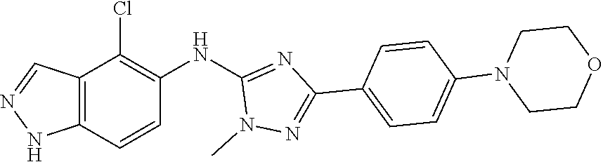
N1(C)N=C(C2=CC=C(N3CCOCC3)C=C2)N=C1NC1=C(Cl)C2=C(NN=C2)C=C1
